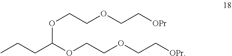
O(CCOCC[OPr])C(CCC)OCCOCC[OPr]
